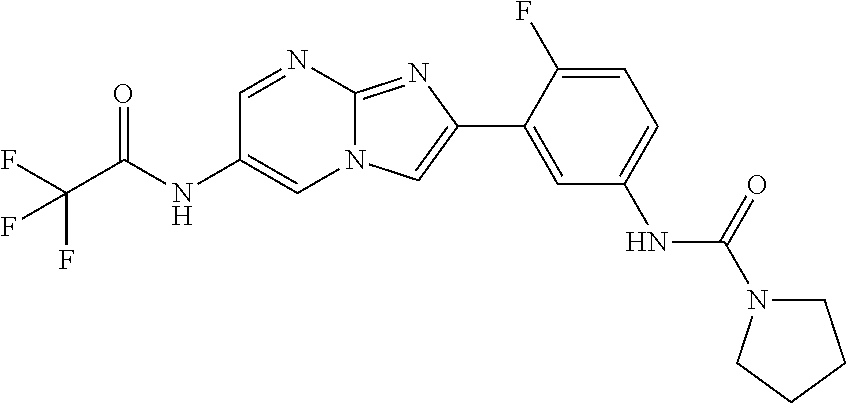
C1=NC2=NC(C3=CC(NC(=O)N4CCCC4)=CC=C3F)=CN2C=C1NC(C(F)(F)F)=O
